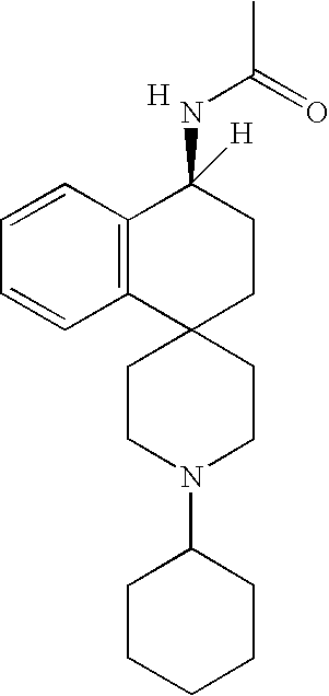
C1CN(C2CCCCC2)CCC12CCC(NC(C)=O)([H])C1=C2C=CC=C1.[H]
